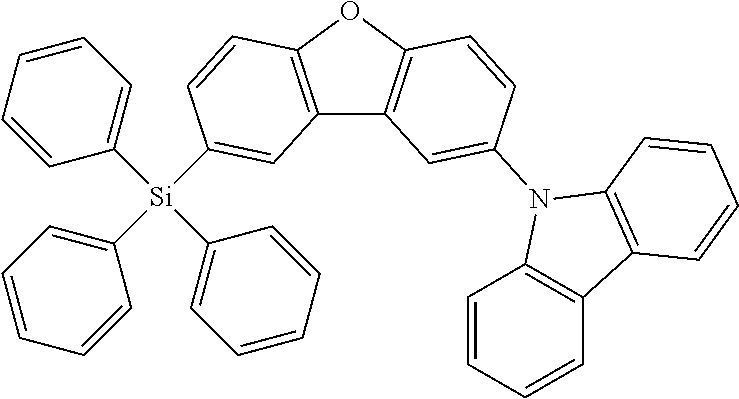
C1([Si](C2=CC=CC=C2)(C2=CC=CC=C2)C2=CC3=C(OC4=C3C=C(N3C5=C(C=CC=C5)C5=C3C=CC=C5)C=C4)C=C2)=CC=CC=C1
